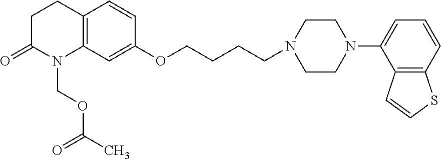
C1C(=O)N(COC(C)=O)C2=C(C1)C=CC(OCCCCN1CCN(C3=CC=CC4=C3C=CS4)CC1)=C2
